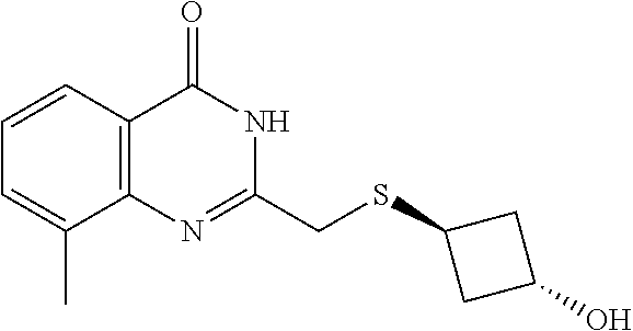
C1(CSC2CC(O)C2)=NC2=C(C=CC=C2C)C(=O)N1
